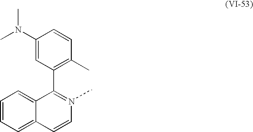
C1(N(C)C)=CC(C2=N(C)C=CC3=CC=CC=C23)=C(C)C=C1
